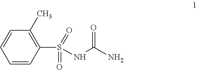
C1(S(NC(N)=O)(=O)=O)=C(C)C=CC=C1
